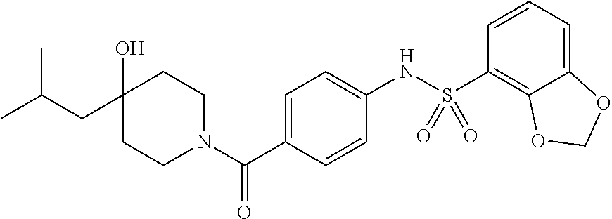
C1CN(C(=O)C2=CC=C(NS(C3=C4C(=CC=C3)OCO4)(=O)=O)C=C2)CCC1(O)CC(C)C
